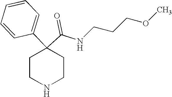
N(C(C1(C2=CC=CC=C2)CCNCC1)=O)CCCOC
